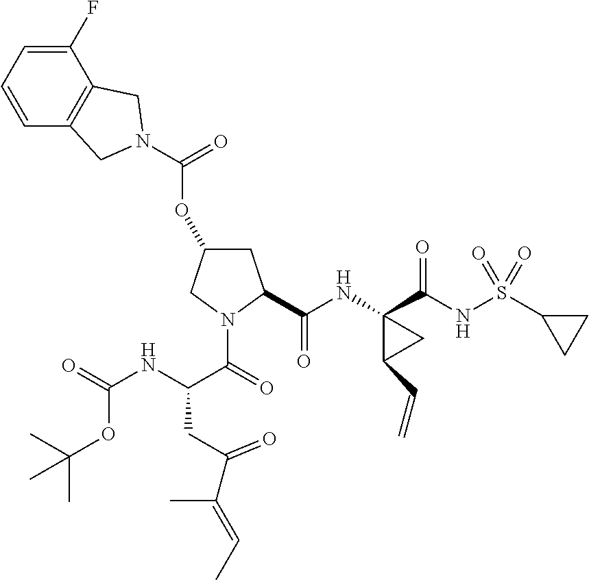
O(C1CC(C(NC2(C(NS(C3CC3)(=O)=O)=O)C(C=C)C2)=O)N(C(=O)C(CC(C(C)=CC)=O)NC(=O)OC(C)(C)C)C1)C(=O)N1CC2=C(C(F)=CC=C2)C1
